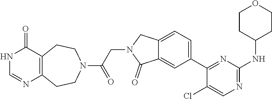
C1=C2C(=O)N(CC(N3CCC4=C(N=CNC4=O)CC3)=O)CC2=CC=C1C1=NC(NC2CCOCC2)=NC=C1Cl
